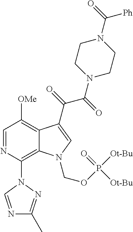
C12=C(N3N=C(C)N=C3)N=CC([OMe])=C1C(C(C(N1CCN(C(=O)[Ph])CC1)=O)=O)=CN2COP([Ot-Bu])(=O)[Ot-Bu]
